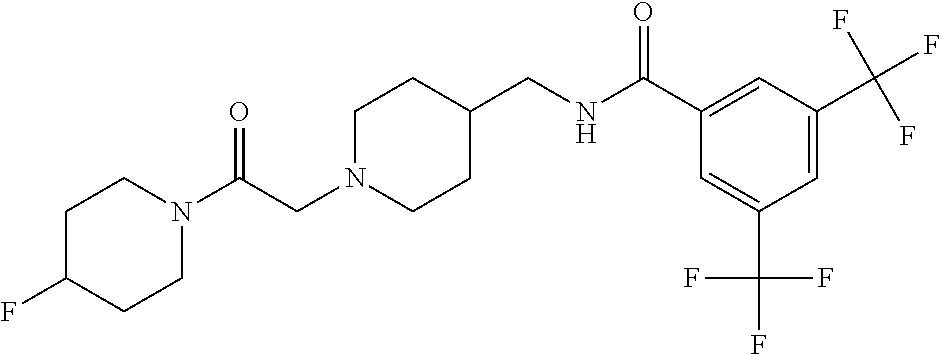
C(CN1CCC(CNC(C2=CC(C(F)(F)F)=CC(C(F)(F)F)=C2)=O)CC1)(N1CCC(F)CC1)=O
